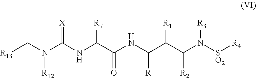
C(NC(C(C(N([SO2][R4])[R3])[R2])[R1])[R])(C([R7])NC(N(C[R13])[R12])=[X])=O
